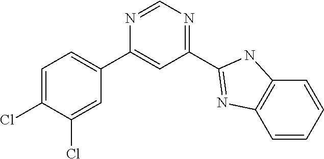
C1=C(Cl)C(Cl)=CC(C2=CC(C3=NC4=C(C=CC=C4)N3)=NC=N2)=C1
